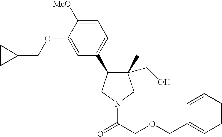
C1(C)(CO)C(C2=CC=C([MeO])C(OCC3CC3)=C2)CN(C(COCC2=CC=CC=C2)=O)C1
